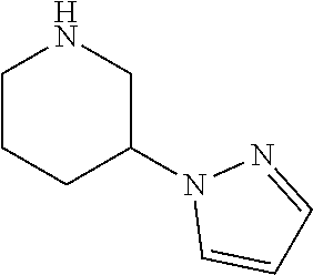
C1CCC(N2C=CC=N2)CN1
